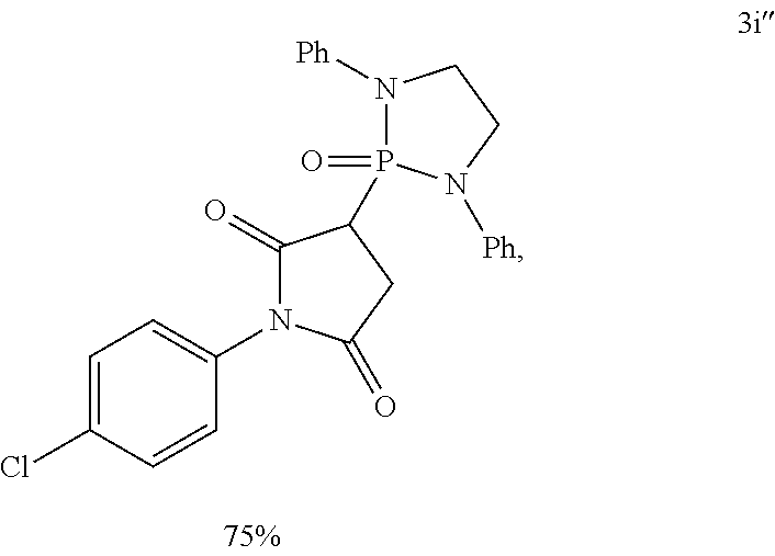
C1=C(Cl)C=CC(N2C(=O)C(P3(=O)N([Ph])CCN3[Ph])CC2=O)=C1
